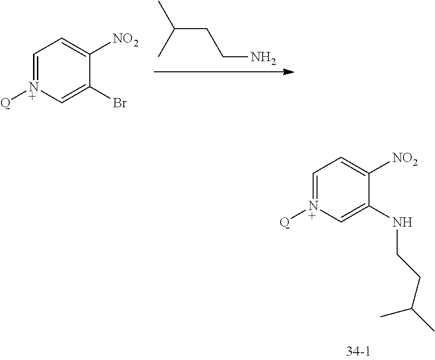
C1=[N+]([O-])C=C(Br)C([NO2])=C1.C(CCN)(C)C.C1=[N+]([O-])C=C(NCCC(C)C)C([NO2])=C1
